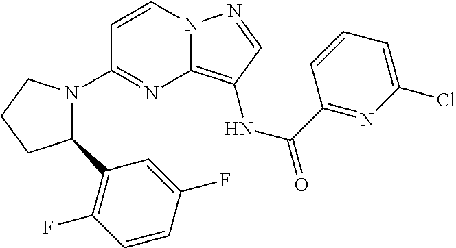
C1=CN2C(=C(NC(C3=NC(Cl)=CC=C3)=O)C=N2)N=C1N1C(C2=C(F)C=CC(F)=C2)CCC1
